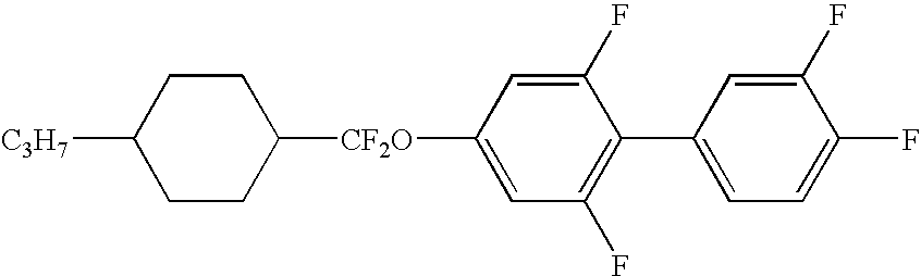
[CF2O](C1CCC([C3H7])CC1)C1=CC(F)=C(C2=CC=C(F)C(F)=C2)C(F)=C1
